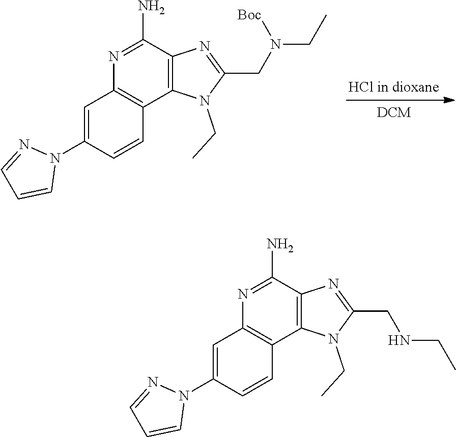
C12=C(C(N)=NC3=C1C=CC(N1N=CC=C1)=C3)N=C(CN(CC)[Boc])N2CC.C12=C(C(N)=NC3=C1C=CC(N1N=CC=C1)=C3)N=C(CNCC)N2CC
